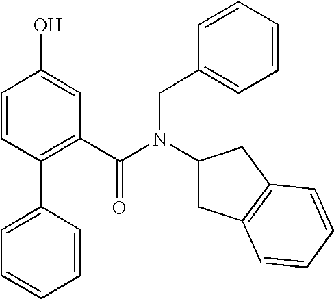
C1(C2=CC=CC=C2)=C(C(N(CC2=CC=CC=C2)C2CC3=C(C2)C=CC=C3)=O)C=C(O)C=C1
